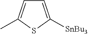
C1=C([SnBu3])SC(C)=C1
